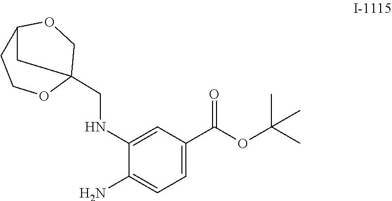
C1(NCC23COC(CCO2)C3)=CC(C(OC(C)(C)C)=O)=CC=C1N
